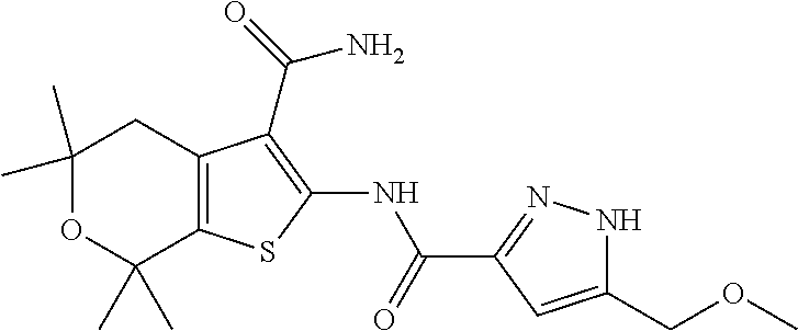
C1(C)(C)OC(C)(C)C2=C(C1)C(C(=O)N)=C(NC(C1=NNC(COC)=C1)=O)S2
